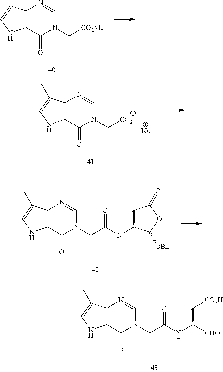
C12=C(C(=O)N(C[CO2Me])C=N1)NC=C2.C12=C(C(=O)N(C[CO2])C=N1)NC=C2C.[Na].C12=C(C(=O)N(CC(NC3CC(=O)OC3[OBn])=O)C=N1)NC=C2C.C12=C(C(=O)N(CC(NC(C[CO2H])[CHO])=O)C=N1)NC=C2C
